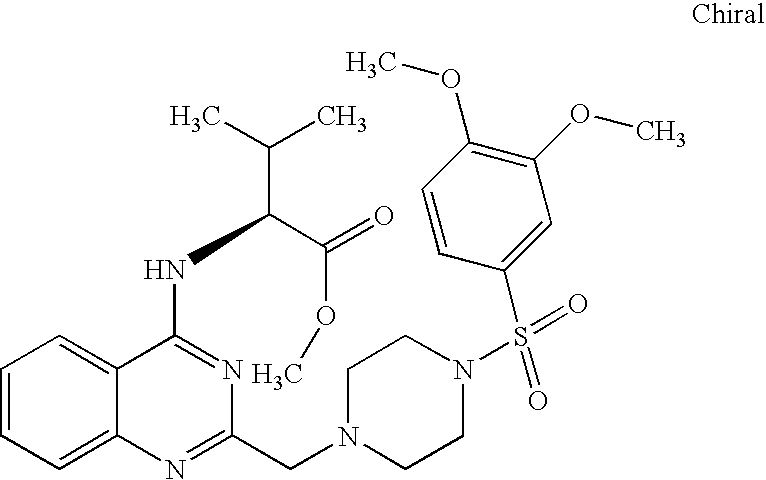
C1=CC=C2C(=C1)C(NC(C(C)C)C(=O)OC)=NC(CN1CCN(S(C3=CC(OC)=C(OC)C=C3)(=O)=O)CC1)=N2
